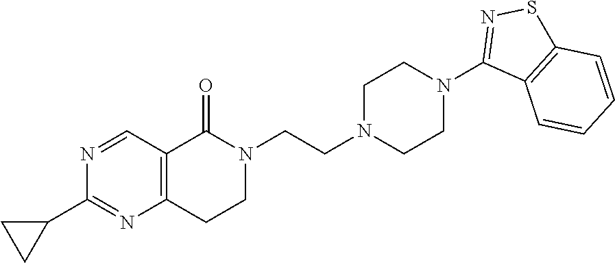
N1(CCN2CCN(C3=NSC4=C3C=CC=C4)CC2)C(=O)C2=C(CC1)N=C(C1CC1)N=C2
